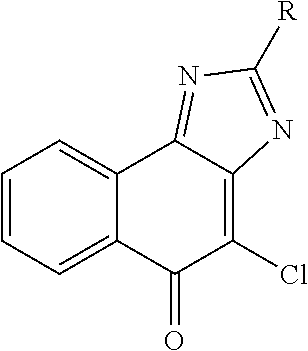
C1=CC=C2C(=C1)C1=NC([R])=NC1=C(Cl)C2=O
